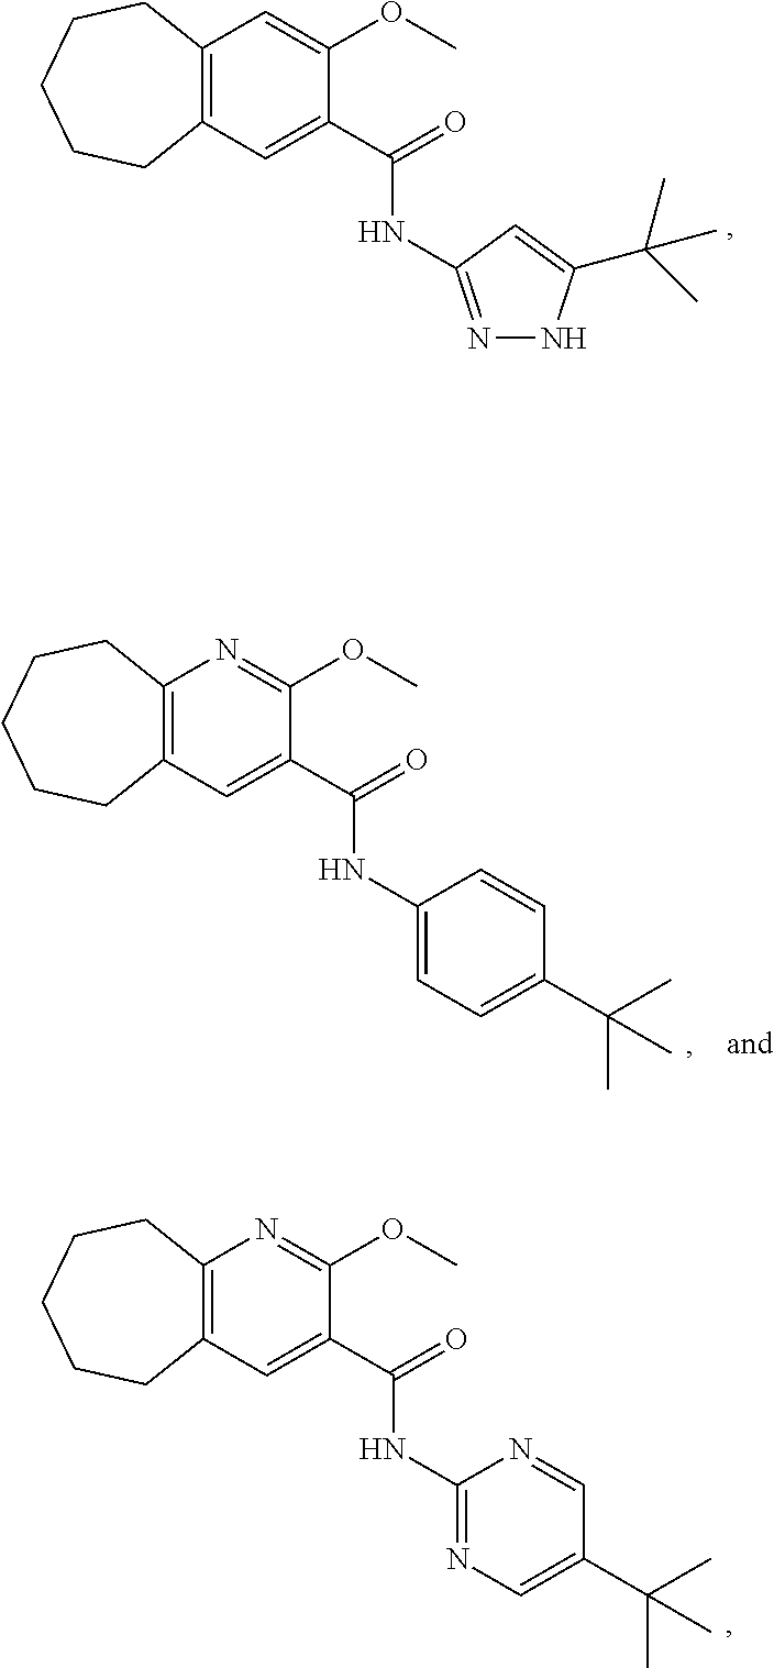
C1=C(OC)C(C(=O)NC2=NNC(C(C)(C)C)=C2)=CC2=C1CCCCC2.N1=C(OC)C(C(=O)NC2=CC=C(C(C)(C)C)C=C2)=CC2=C1CCCCC2.N1=C(OC)C(C(=O)NC2=NC=C(C(C)(C)C)C=N2)=CC2=C1CCCCC2
